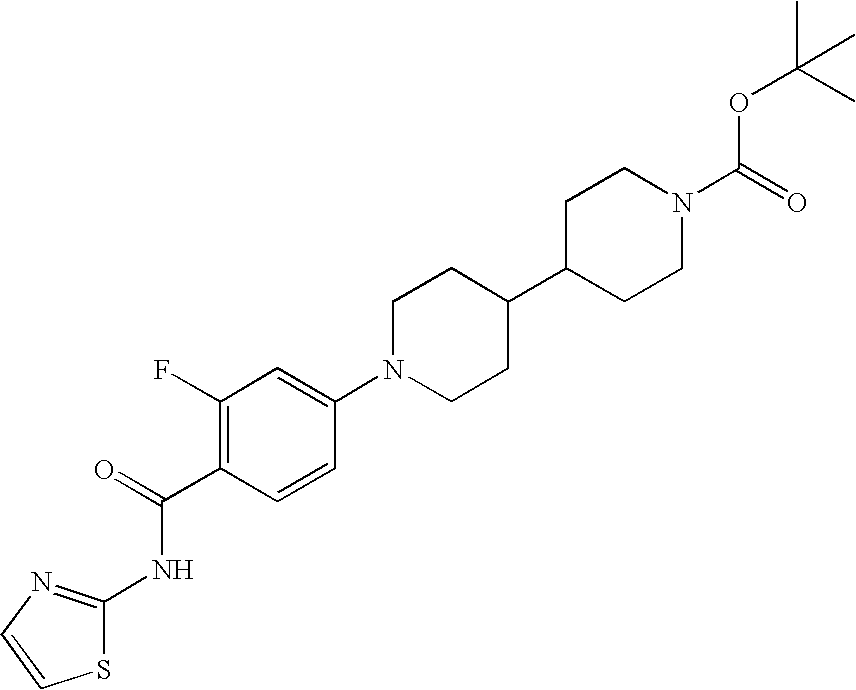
C1(F)=C(C(=O)NC2=NC=CS2)C=CC(N2CCC(C3CCN(C(=O)OC(C)(C)C)CC3)CC2)=C1
